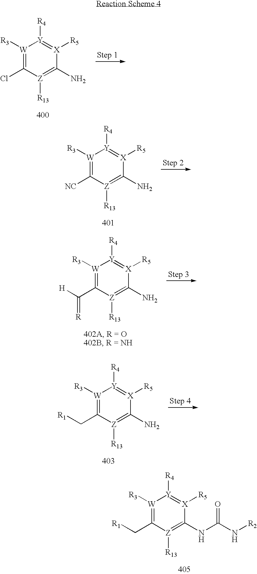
[W]1([R3])=C(Cl)[Z]([R13])=C(N)[X]([R5])=[Y]1[R4].[W]1([R3])=C([NC])[Z]([R13])=C(N)[X]([R5])=[Y]1[R4].[W]1([R3])=C(C([H])=[R])[Z]([R13])=C(N)[X]([R5])=[Y]1[R4].[W]1([R3])=C(C[R1])[Z]([R13])=C(N)[X]([R5])=[Y]1[R4].[W]1([R3])=C(C[R1])[Z]([R13])=C(NC(N[R2])=O)[X]([R5])=[Y]1[R4]
